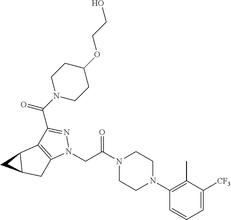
N1(C(CN2N=C(C(N3CCC(OCCO)CC3)=O)C3=C2CC2C3C2)=O)CCN(C2=C(C)C([CF3])=CC=C2)CC1
